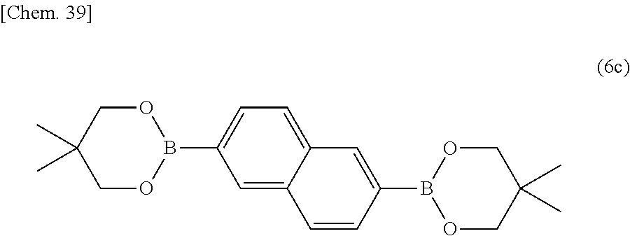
O1CC(C)(C)COB1C1=CC=C2C(=C1)C=CC(B1OCC(C)(C)CO1)=C2
